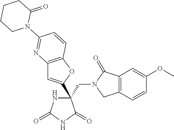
C12=C(OC(C3(CN4CC5=C(C4=O)C=C(OC)C=C5)NC(=O)NC3=O)=C1)C=CC(N1C(=O)CCCC1)=N2
